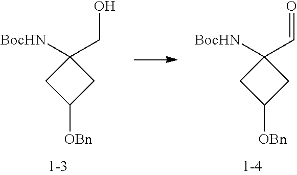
C1([BocHN])(CO)CC([OBn])C1.C1([BocHN])(C=O)CC([OBn])C1
